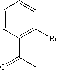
C1=CC(C(C)=O)=C(Br)C=C1
